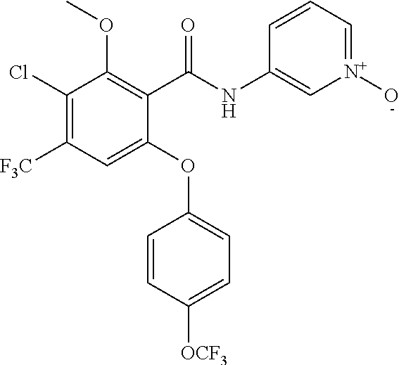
C1(C(NC2=C[N+](O)=CC=C2)=O)=C(OC)C(Cl)=C([F3C])C=C1OC1=CC=C([OCF3])C=C1
